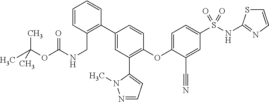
CC(OC(NCC1=C(C2=CC(C3=CC=NN3C)=C(OC3=CC=C(S(NC4=NC=CS4)(=O)=O)C=C3C#N)C=C2)C=CC=C1)=O)(C)C
